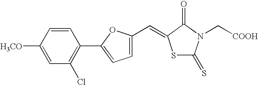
[H3CO]C1=CC(Cl)=C(C2=CC=C(C=C3SC(=S)N(C[COOH])C3=O)O2)C=C1
